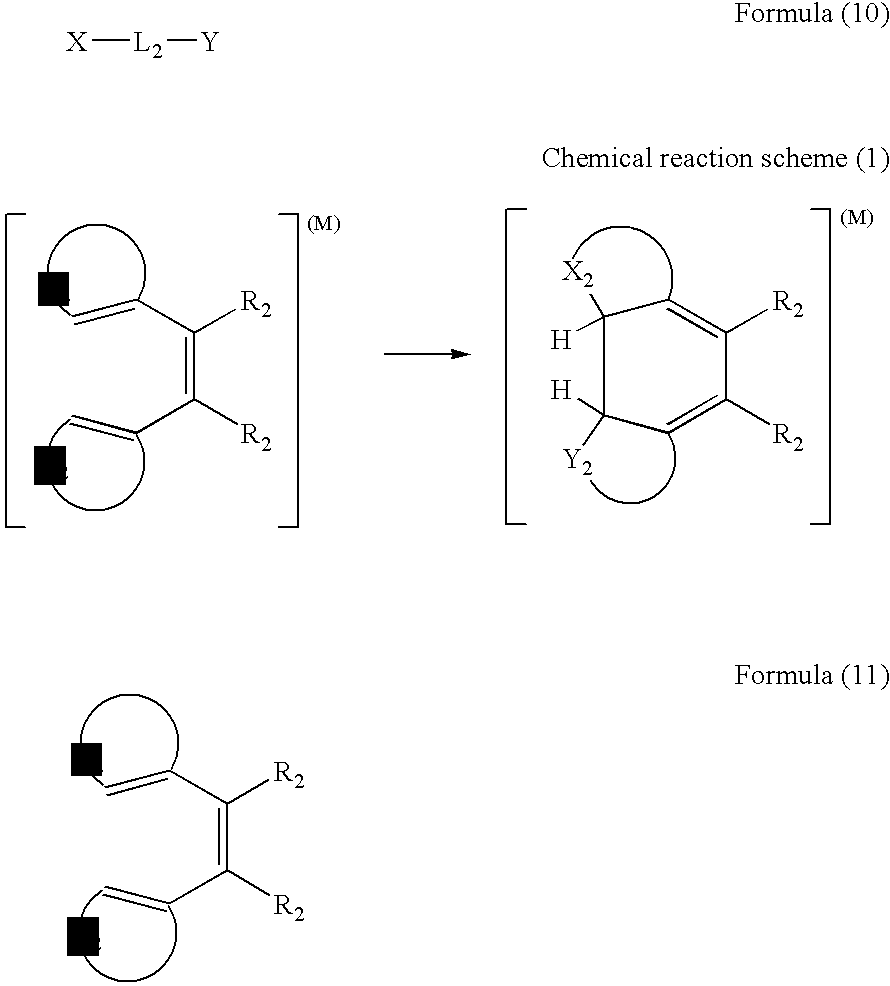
C(=C([R2])C=C)([R2])C=C.[Y2].C1([R2])=CC([H])([X2])C([H])([Y2])C=C1[R2].C(=C([R2])C=C)([R2])C=C.[Y2].[X][L2][Y]
